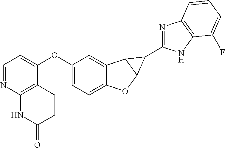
C1=NC2=C(C(OC3=CC=C4C(=C3)C3C(O4)C3C3=NC4=C(N3)C(F)=CC=C4)=C1)CCC(=O)N2
